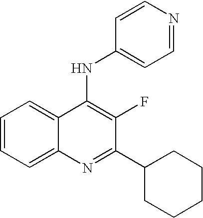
C1=CC=C2C(=C1)C(NC1=CC=NC=C1)=C(F)C(C1CCCCC1)=N2
